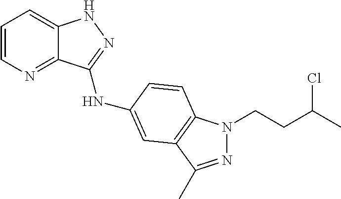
C1=CN=C2C(=C1)NN=C2NC1=CC2=C(N(CCC(C)Cl)N=C2C)C=C1
